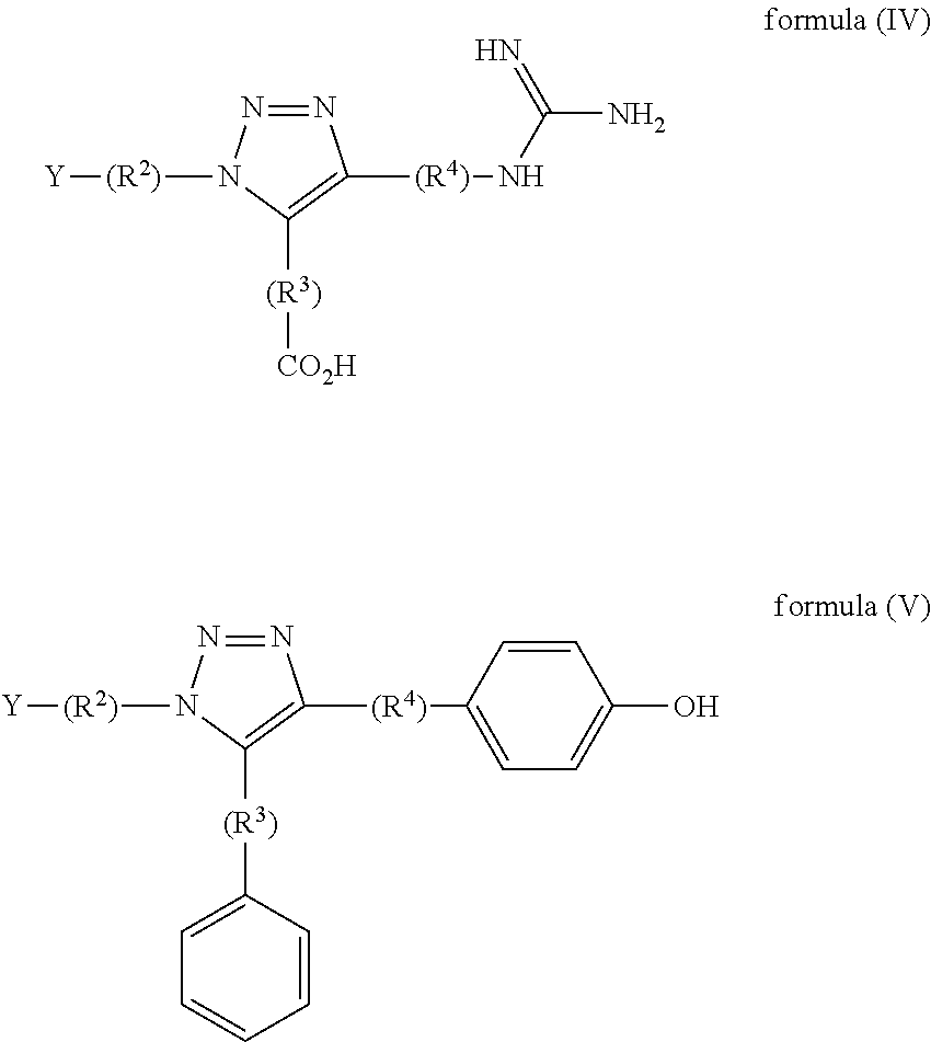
[(R2)]([Y])N1N=NC([(R4)]C2=CC=C(O)C=C2)=C1[(R3)]C1=CC=CC=C1.[(R2)]([Y])N1N=NC([(R4)]NC(N)=N)=C1[(R3)][CO2H]
